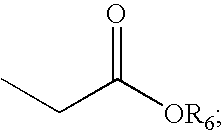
CCC([OR6])=O
